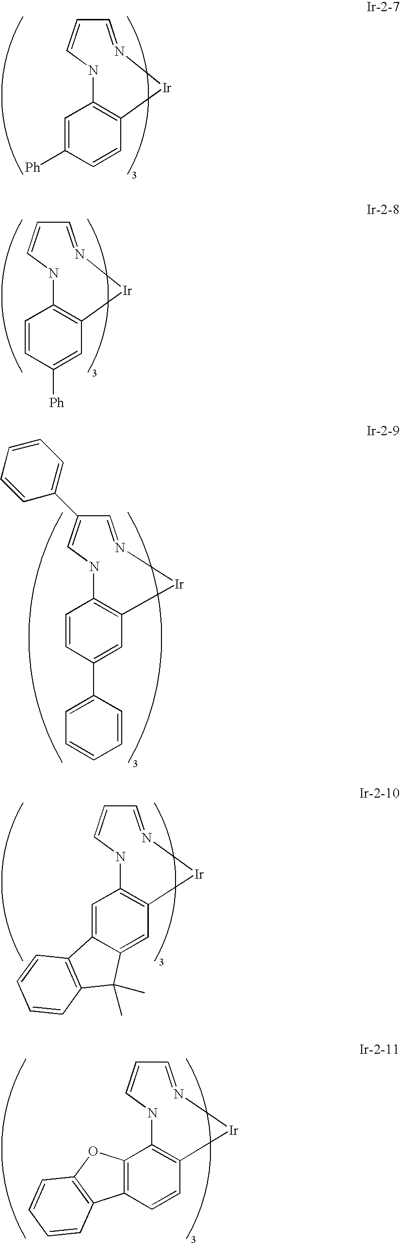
N1C2=C(C=CC([Ph])=C2)[Ir]N=CC=C1.N1C2=C(C=C([Ph])C=C2)[Ir]N=CC=C1.N1C2=C(C=C(C3=CC=CC=C3)C=C2)[Ir]N=CC(C2=CC=CC=C2)=C1.N1C2=C(C=C3C(=C2)C2=C(C3(C)C)C=CC=C2)[Ir]N=CC=C1.N1C2=C(C=CC3=C2OC2=C3C=CC=C2)[Ir]N=CC=C1
